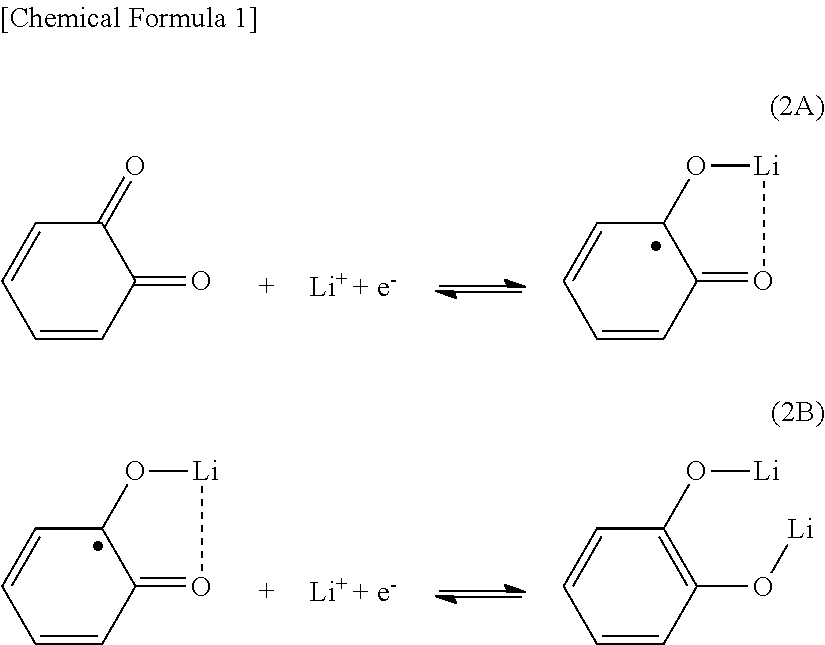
C1=CC(=O)C(=O)C=C1.C1=CC2=O[Li]OC2C=C1.C1=CC2=O[Li]OC2C=C1.C1=CC(O[Li])=C(O[Li])C=C1
